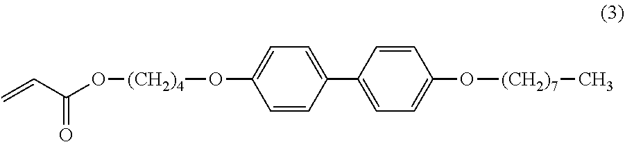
C1(C2=CC=C(O[(CH2)7]C)C=C2)=CC=C(O[(CH2)4]OC(C=C)=O)C=C1
